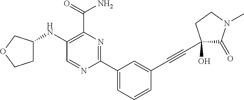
C1=NC(C2=CC=CC(C#CC3(O)C(=O)N(C)CC3)=C2)=NC(C(=O)N)=C1NC1CCOC1
